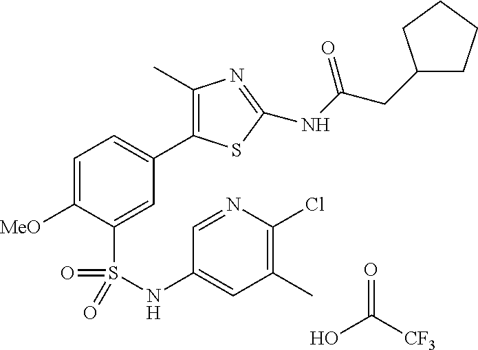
C1=C([MeO])C(S(=O)(=O)NC2=CC(C)=C(Cl)N=C2)=CC(C2=C(C)N=C(NC(CC3CCCC3)=O)S2)=C1.OC(=O)[CF3]
